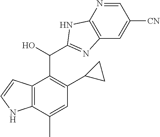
C12=C(C(C)=CC(C3CC3)=C1C(O)C1=NC3=C(N=CC([CN])=C3)N1)NC=C2
